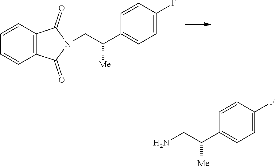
C(C(C1=CC=C(F)C=C1)[Me])N1C(=O)C2=C(C=CC=C2)C1=O.NCC(C1=CC=C(F)C=C1)[Me]
